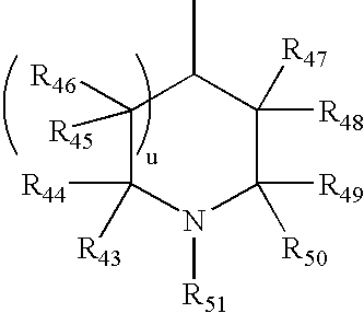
C1([R45])([R46])C([R44])([R43])N([R51])C([R49])([R50])C([R48])([R47])C1C
